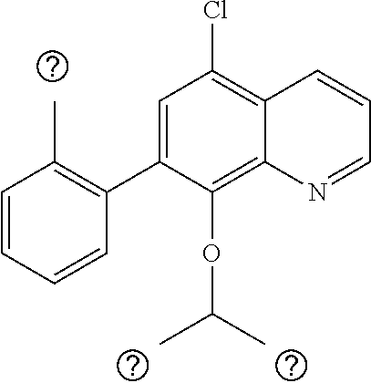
C1=C(C2=C(C)C=CC=C2)C(OC(C)C)=C2C(=C1Cl)C=CC=N2
